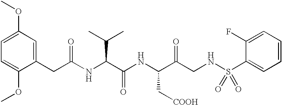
C1=C(OC)C(CC(NC(C(NC(C(CNS(C2=CC=CC=C2F)(=O)=O)=O)C[COOH])=O)C(C)C)=O)=CC(OC)=C1
